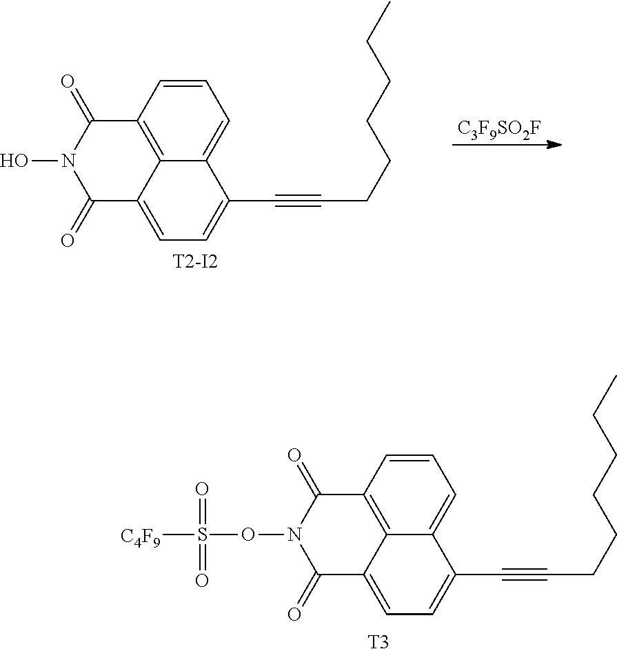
C12=C3C(=CC=C(C#CCCCCCC)C3=CC=C1)C(=O)N(OS([C4F9])(=O)=O)C2=O.[T3].[C3F9SO2F].C12=C3C(=CC=C(C#CCCCCCC)C3=CC=C1)C(=O)N(O)C2=O.[T2-I2]
